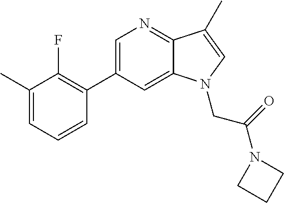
C1=C(C2=C(F)C(C)=CC=C2)C=C2C(=N1)C(C)=CN2CC(N1CCC1)=O
